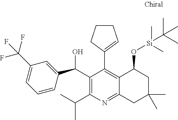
C1(C(O)C2=CC(C(F)(F)F)=CC=C2)=C(C(C)C)N=C2C(=C1C1=CCCC1)C(O[Si](C)(C)C(C)(C)C)CC(C)(C)C2
